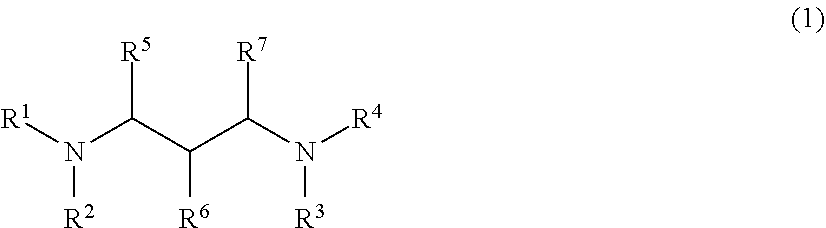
[R1]N(C(C(C(N([R4])[R3])[R7])[R6])[R5])[R2]
